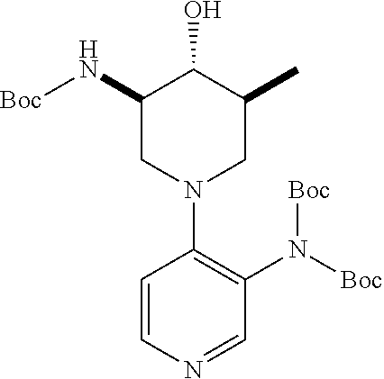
C1=CN=CC(N([Boc])[Boc])=C1N1CC(C)C(O)C(N[Boc])C1
